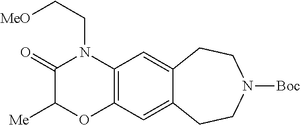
C(CN1C(=O)C([Me])OC2=C1C=C1C(=C2)CCN([Boc])CC1)[MeO]
